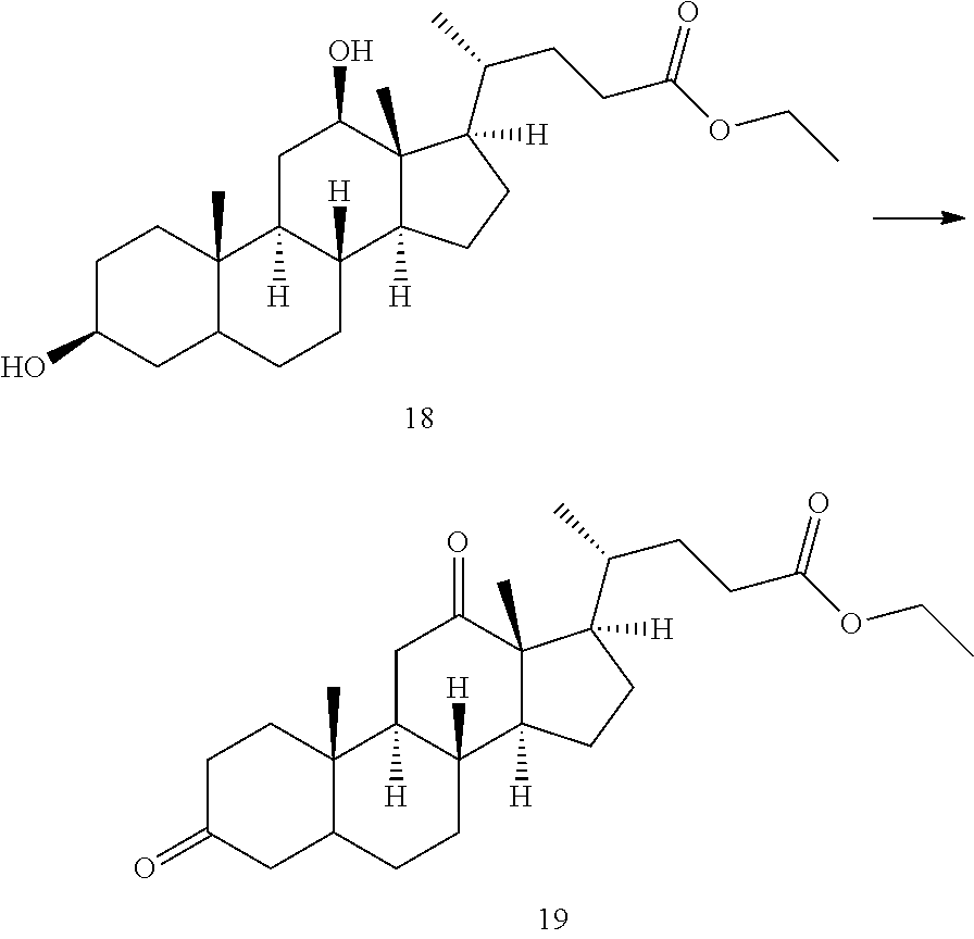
C1C2CCC3([H])C([H])(C2(C)CCC1=O)CC(=O)C1(C)C(C(C)CCC(OCC)=O)([H])CCC13[H].C1C2CCC3([H])C([H])(C2(C)CCC1O)CC(O)C1(C)C(C(C)CCC(OCC)=O)([H])CCC13[H]
